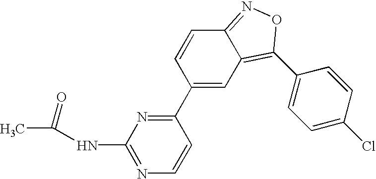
C1(C2=CC3=C(C4=CC=C(Cl)C=C4)ON=C3C=C2)=NC(NC(C)=O)=NC=C1
